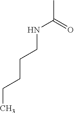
C(NC(C)=O)CCCC
